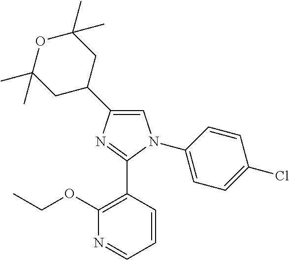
C1=C(C2CC(C)(C)OC(C)(C)C2)N=C(C2=C(OCC)N=CC=C2)N1C1=CC=C(Cl)C=C1
